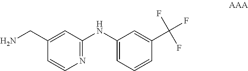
C1(CN)=CC(NC2=CC=CC(C(F)(F)F)=C2)=NC=C1
